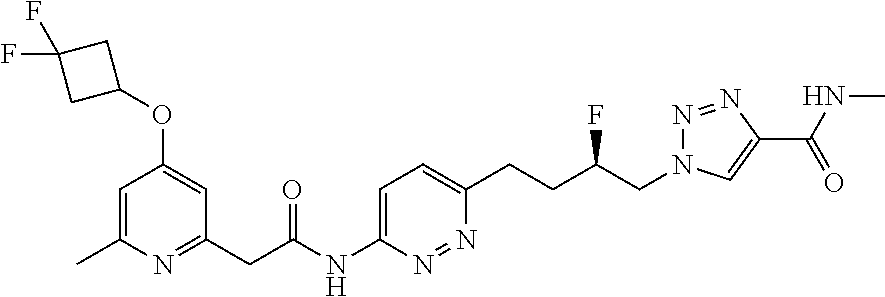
C1=C(C)N=C(CC(NC2=CC=C(CCC(CN3N=NC(C(NC)=O)=C3)F)N=N2)=O)C=C1OC1CC(F)(F)C1
